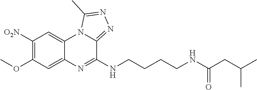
C1=C2C(=CC([O2N])=C1OC)N1C(=NN=C1C)C(NCCCCNC(CC(C)C)=O)=N2
